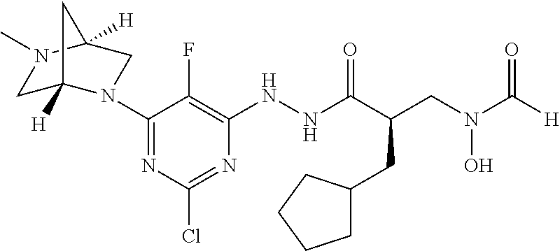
N(C(C(CN(C([H])=O)O)CC1CCCC1)=O)NC1=C(F)C(N2C3([H])CN(C)C([H])(C2)C3)=NC(Cl)=N1
